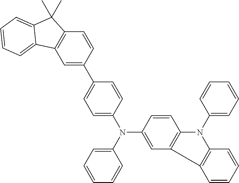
C1=C(C2=CC=C(N(C3=CC=CC=C3)C3=CC4=C(C=C3)N(C3=CC=CC=C3)C3=C4C=CC=C3)C=C2)C=CC2=C1C1=CC=CC=C1C2(C)C
